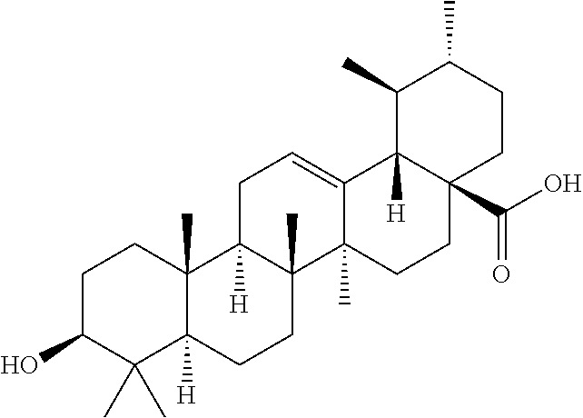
C1C(O)C(C)(C)C2([H])C(C)(C1)C1([H])C(C)(CC2)C2(C)C(=CC1)C1([H])C(C(O)=O)(CC2)CCC(C)C1C
